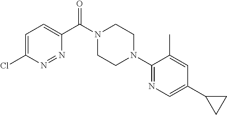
C1=C(Cl)N=NC(C(N2CCN(C3=NC=C(C4CC4)C=C3C)CC2)=O)=C1
